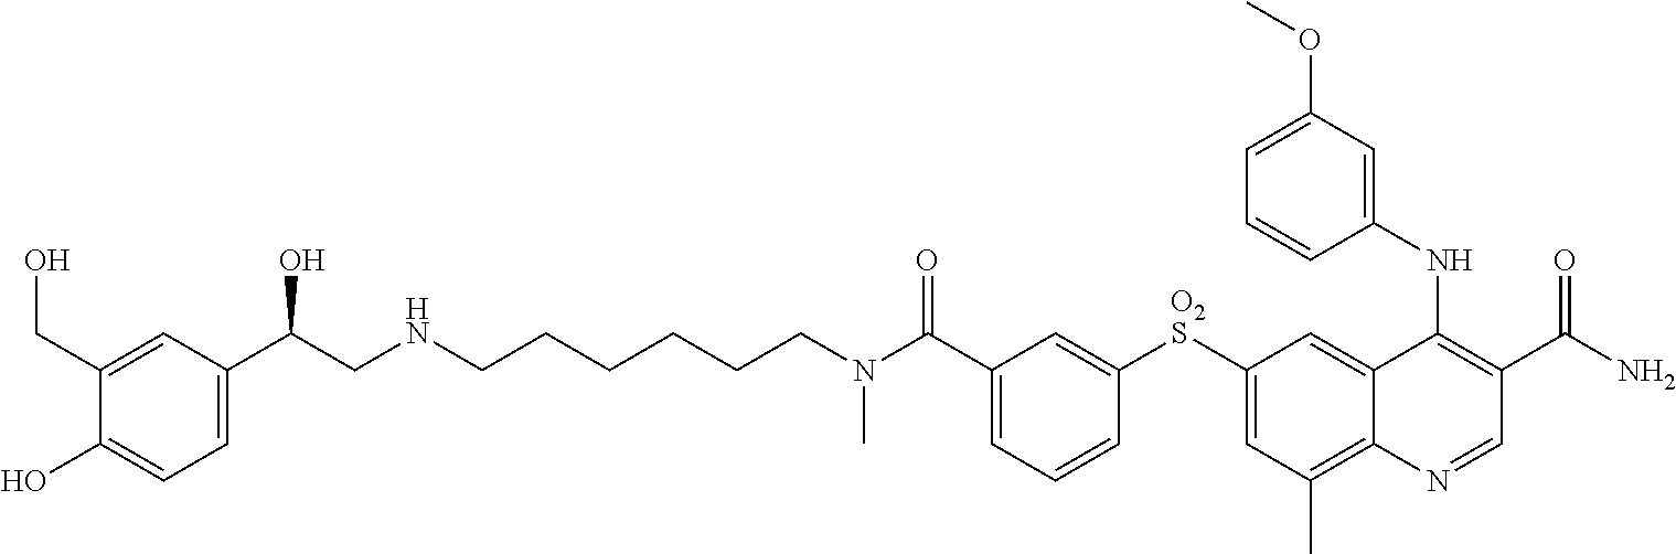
C(C1=CC=CC([O2S]C2=CC(C)=C3C(=C2)C(NC2=CC(OC)=CC=C2)=C(C(=O)N)C=N3)=C1)(=O)N(CCCCCCNCC(C1=CC=C(O)C(CO)=C1)O)C
